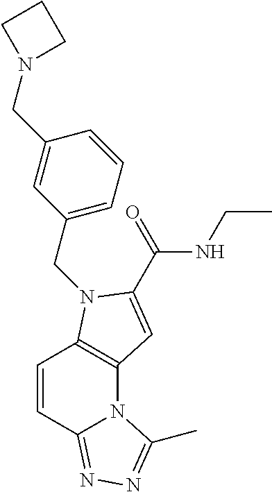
C12=C(N(CC3=CC=CC(CN4CCC4)=C3)C(C(NCC)=O)=C1)C=CC1=NN=C(C)N21
